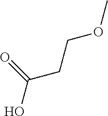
O=C(CCOC)O
